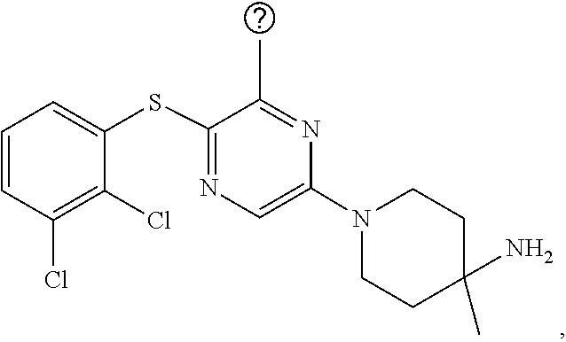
C1C(C)(N)CCN(C2=CN=C(SC3=CC=CC(Cl)=C3Cl)C(C)=N2)C1
